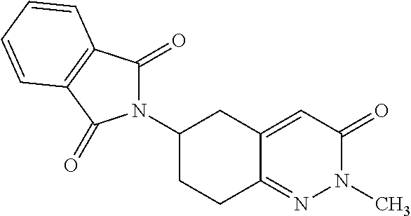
N1(C2CCC3=NN(C)C(=O)C=C3C2)C(=O)C2=C(C1=O)C=CC=C2
